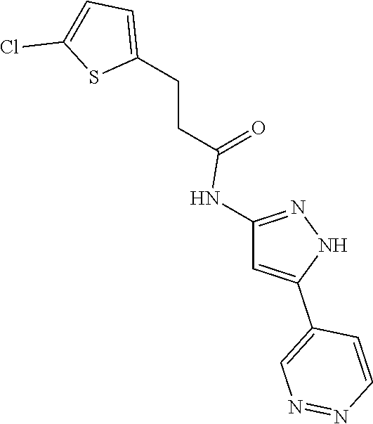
C1(CCC(=O)NC2=NNC(C3=CN=NC=C3)=C2)=CC=C(Cl)S1
